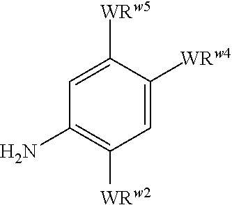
NC1=C([WRw2])C=C([WRw4])C([WRw5])=C1
